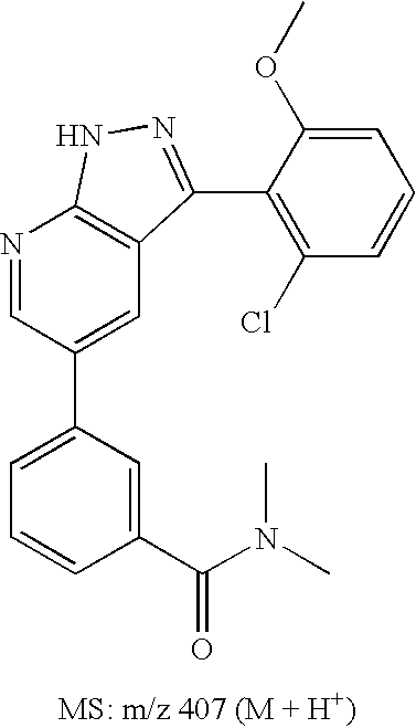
N1=CC(C2=CC=CC(C(N(C)C)=O)=C2)=CC2=C1NN=C2C1=C(Cl)C=CC=C1OC
